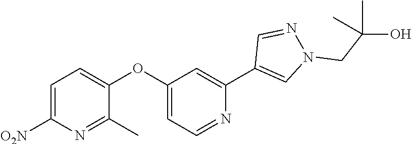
C1=C([O2N])N=C(C)C(OC2=CC=NC(C3=CN(CC(O)(C)C)N=C3)=C2)=C1
